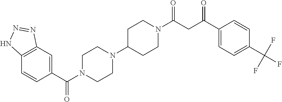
C12=C(C=C(C(=O)N3CCN(C4CCN(C(=O)CC(C5=CC=C(C(F)(F)F)C=C5)=O)CC4)CC3)C=C1)N=NN2
